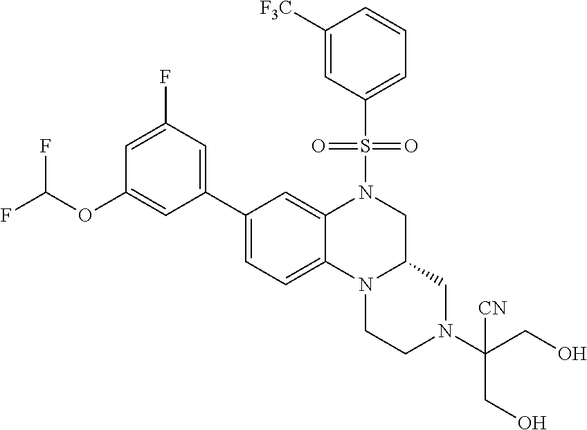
O=S(=O)(C1=CC=CC([F3C])=C1)N1CC2CN(C(CO)(CO)[CN])CCN2C2=CC=C(C3=CC(F)=CC(OC(F)F)=C3)C=C12
